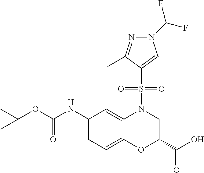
C1(NC(OC(C)(C)C)=O)=CC=C2C(=C1)N(S(C1=CN(C(F)F)N=C1C)(=O)=O)CC(C(O)=O)O2
